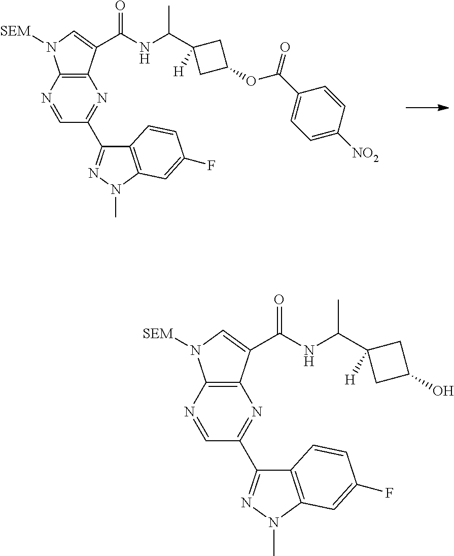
C1(C2=NN(C)C3=C2C=CC(F)=C3)=NC2=C(N([SEM])C=C2C(NC(C2([H])CC(OC(C3=CC=C([NO2])C=C3)=O)C2)C)=O)N=C1.C1(C2=NN(C)C3=C2C=CC(F)=C3)=NC2=C(N([SEM])C=C2C(NC(C2([H])CC(O)C2)C)=O)N=C1
